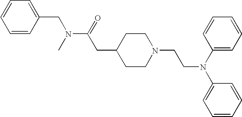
C1=CC(CN(C(=O)CC2CCN(CCN(C3=CC=CC=C3)C3=CC=CC=C3)CC2)C)=CC=C1
